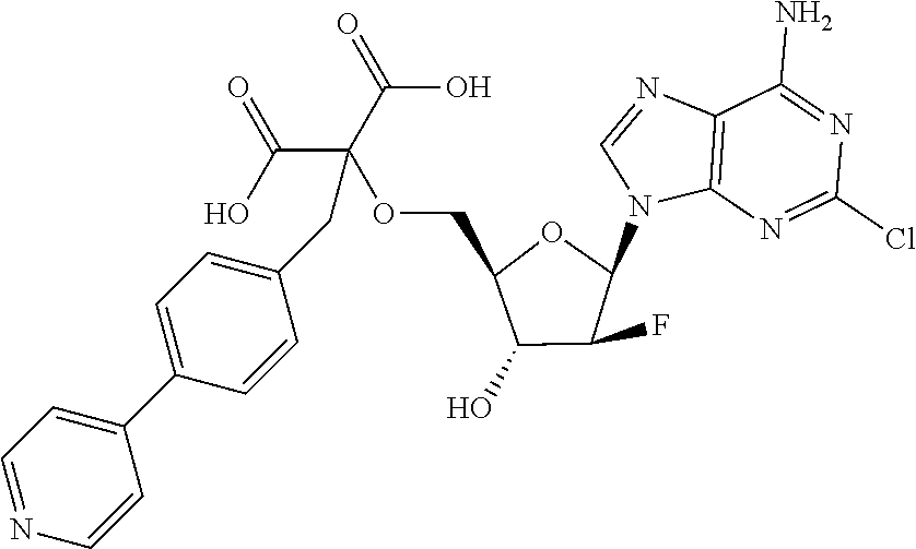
C12=C(N=C(Cl)N=C1N)N(C1OC(COC(C(=O)O)(C(=O)O)CC3=CC=C(C4=CC=NC=C4)C=C3)C(O)C1F)C=N2
